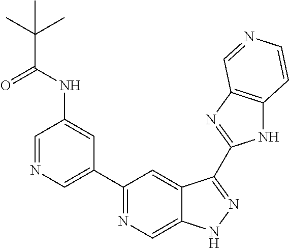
C1=NC=C(C2=NC=C3C(=C2)C(C2=NC4=C(N2)C=CN=C4)=NN3)C=C1NC(C(C)(C)C)=O
